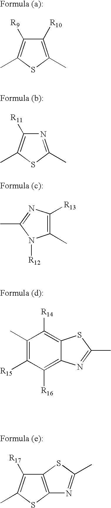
C1([R10])=C(C)SC(C)=C1[R9].N1=C(C)SC(C)=C1[R11].C1(C)=C([R15])C([R16])=C2C(=C1[R14])SC(C)=N2.C12=C(SC(C)=C1[R17])N=C(C)S2.C1(C)=C([R13])N=C(C)N1[R12]
